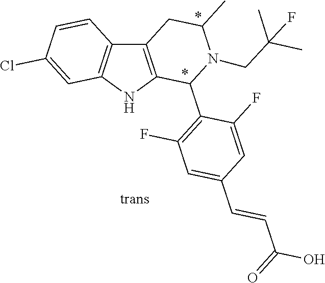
C12=C(NC3=C1C=CC(Cl)=C3)C(C1=C(F)C=C(C=CC(O)=O)C=C1F)N(CC(C)(C)F)C(C)C2
